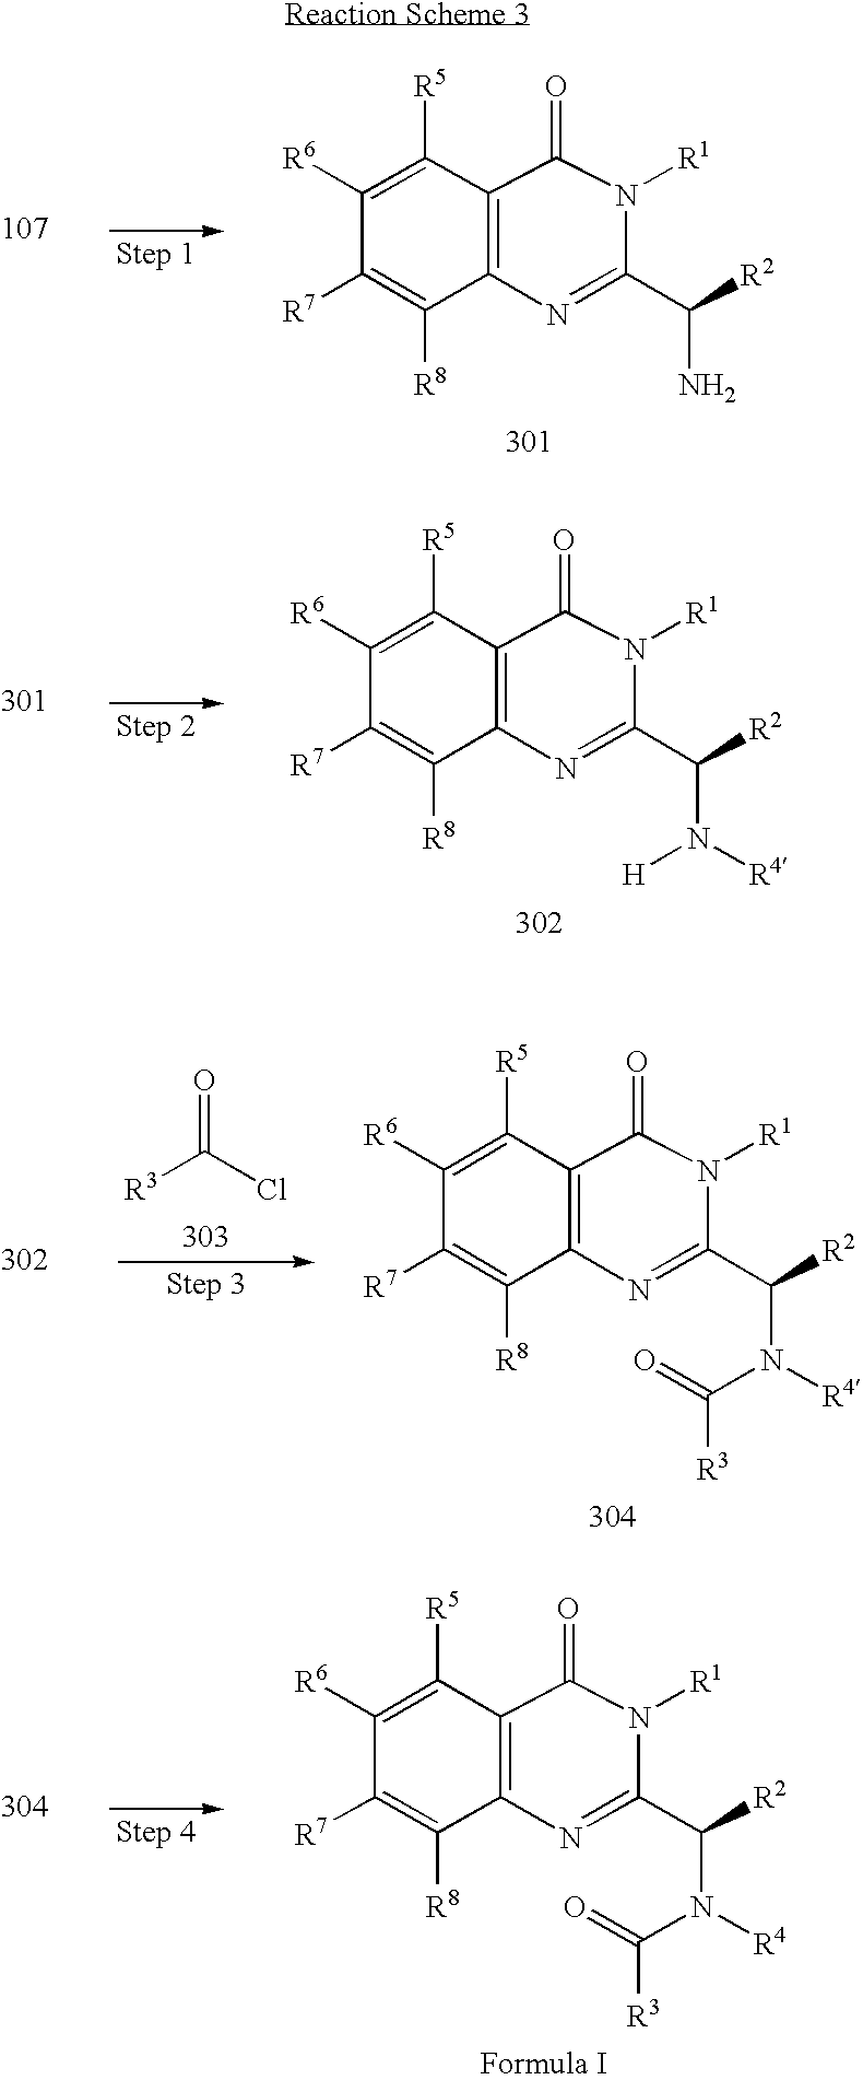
C1([R6])=C([R5])C2=C(C([R8])=C1[R7])N=C(C([R2])N)N([R1])C2=O.C1([R6])=C([R5])C2=C(C([R8])=C1[R7])N=C(C([R2])N([R4])[H])N([R1])C2=O.C1([R6])=C([R5])C2=C(C([R8])=C1[R7])N=C(C([R2])N([R4])C(=O)[R3])N([R1])C2=O.[R3]C(Cl)=O.C1([R6])=C([R5])C2=C(C([R8])=C1[R7])N=C(C([R2])N([R4])C(=O)[R3])N([R1])C2=O
